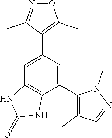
C1(C2=C(C)C=NN2C)=CC(C2=C(C)ON=C2C)=CC2=C1NC(=O)N2
